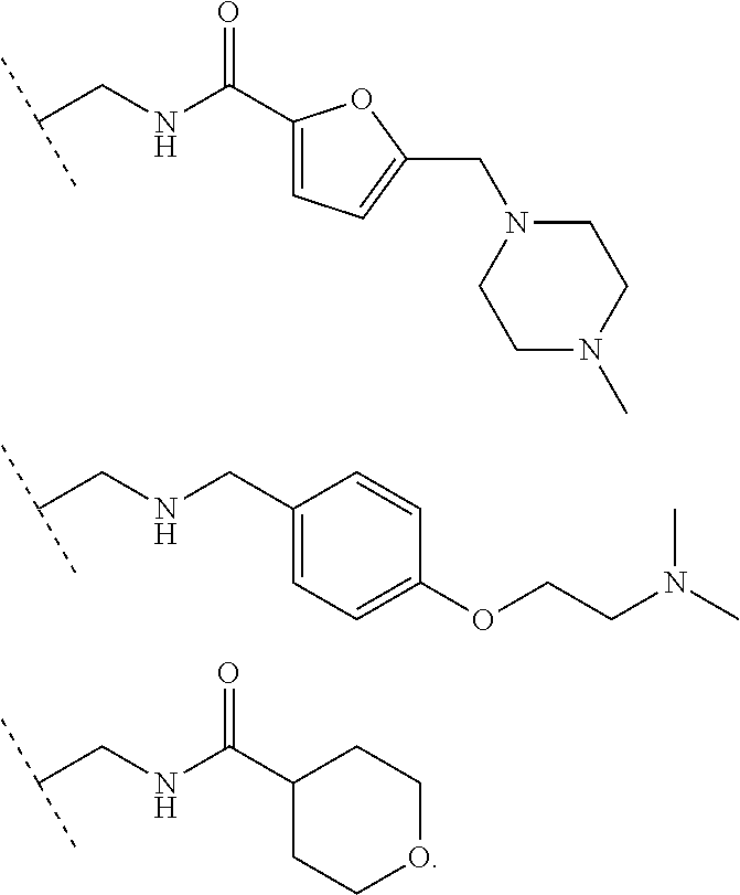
C(CNC(C1=CC=C(CN2CCN(C)CC2)O1)=O)(C)C.C(CNCC1=CC=C(OCCN(C)C)C=C1)(C)C.C(CNC(C1CCOCC1)=O)(C)C
